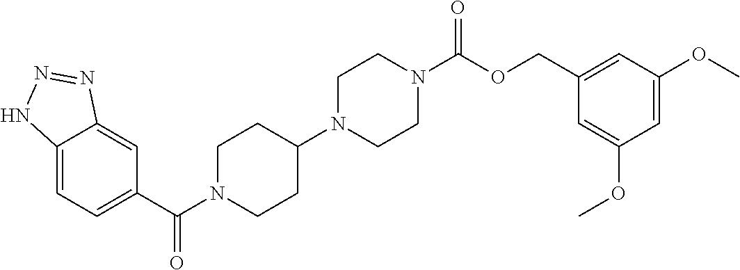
C12=CC=C(C(N3CCC(N4CCN(C(OCC5=CC(OC)=CC(OC)=C5)=O)CC4)CC3)=O)C=C1N=NN2
